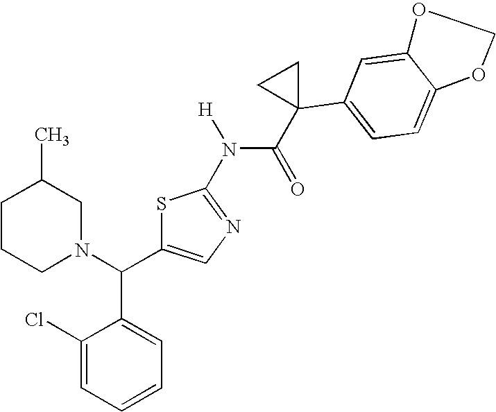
C1(Cl)=CC=CC=C1C(C1=CN=C(N(C(=O)C2(C3=CC=C4C(=C3)OCO4)CC2)[H])S1)N1CC(C)CCC1
